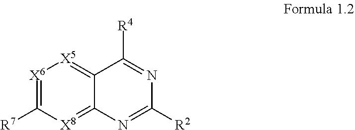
[X6]1=C([R7])[X8]=C2C(=[X5]1)C([R4])=NC([R2])=N2
